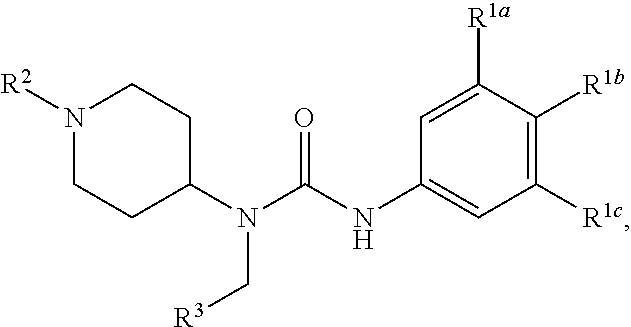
N1([R2])CCC(N(C(NC2=CC([R1c])=C([R1b])C([R1a])=C2)=O)C[R3])CC1
